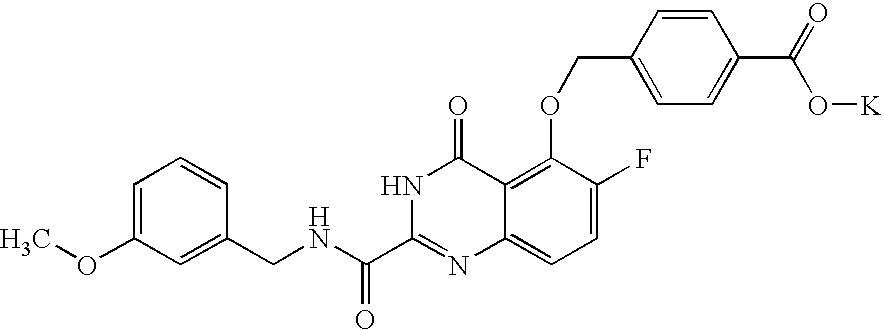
C1(CNC(C2=NC3=CC=C(F)C(OCC4=CC=C(C(O[K])=O)C=C4)=C3C(=O)N2)=O)=CC(OC)=CC=C1
